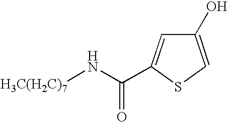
C1(O)=CSC(C(N[H3C(H2C)7])=O)=C1
